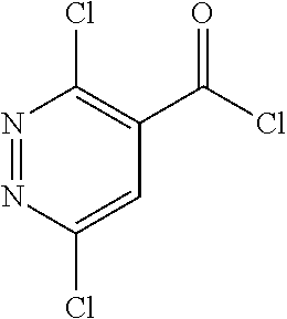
N1=NC(Cl)=CC(C(Cl)=O)=C1Cl
